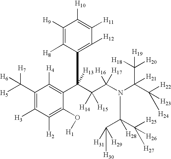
C1(C([H7])([H5])[H6])=C([H3])C([H2])=C(O[H1])C(C(C(C(N(C(C([H22])([H23])[H24])(C([H20])([H18])[H19])[H21])C(C([H29])([H31])[H30])(C([H26])([H25])[H27])[H28])([H16])[H17])([H14])[H15])(C2=C([H12])C([H11])=C([H10])C([H9])=C2[H8])[H13])=C1[H4]
